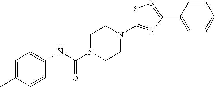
S1C(N2CCN(C(NC3=CC=C(C)C=C3)=O)CC2)=NC(C2=CC=CC=C2)=N1
